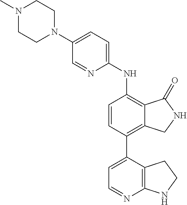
N1(C)CCN(C2=CC=C(NC3=C4C(=C(C5=CC=NC6=C5CCN6)C=C3)CNC4=O)N=C2)CC1
